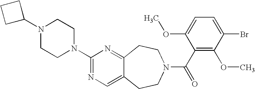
C1C(N2CCN(C3=NC=C4C(=N3)CCN(C(C3=C(OC)C(Br)=CC=C3OC)=O)CC4)CC2)CC1
